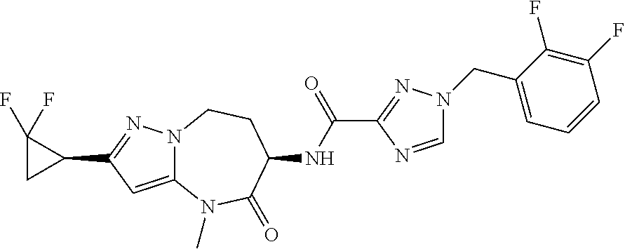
N12C(=CC(C3C(F)(F)C3)=N1)N(C)C(=O)C(NC(C1=NN(CC3=CC=CC(F)=C3F)C=N1)=O)CC2
